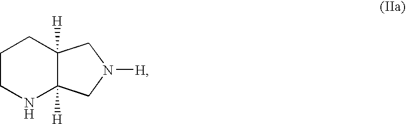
C1CNC2([H])C([H])(C1)CN([H])C2
